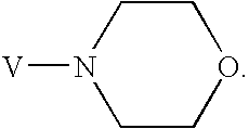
C1COCCN1[V]
